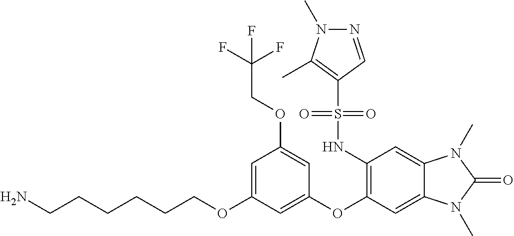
C1=C(OCCCCCCN)C=C(OC2=C(NS(C3=C(C)N(C)N=C3)(=O)=O)C=C3C(=C2)N(C)C(=O)N3C)C=C1OCC(F)(F)F
